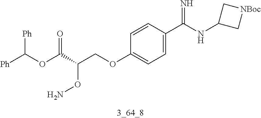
[Ph]C(OC(C(COC1=CC=C(C(NC2C[NBoc]C2)=N)C=C1)ON)=O)[Ph]
